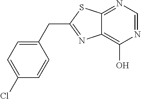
C1(CC2=NC3=C(O)N=CN=C3S2)=CC=C(Cl)C=C1
